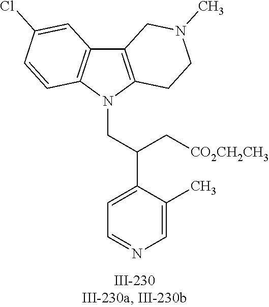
N1(CC(C2=CC=NC=C2C)C[CO2CH2CH3])C2=C(C3=C1C=CC(Cl)=C3)CN(C)CC2
